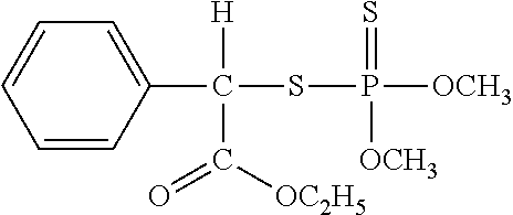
C1=CC(C([H])(C(=O)[OC2H5])SP(=S)([OCH3])[OCH3])=CC=C1
